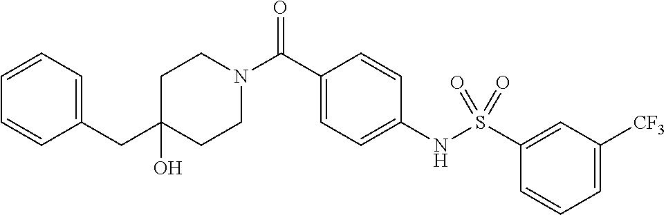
C1(CC2=CC=CC=C2)(O)CCN(C(C2=CC=C(NS(C3=CC([CF3])=CC=C3)(=O)=O)C=C2)=O)CC1
